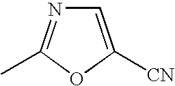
C1=C([CN])OC(C)=N1
